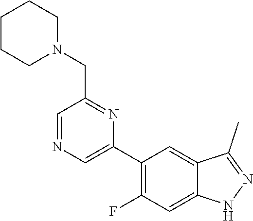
C1(C2=CN=CC(CN3CCCCC3)=N2)=C(F)C=C2C(=C1)C(C)=NN2
